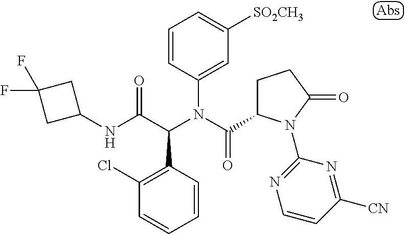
C1=CC(N(C(=O)C2CCC(=O)N2C2=NC=CC([CN])=N2)C(C(NC2CC(F)(F)C2)=O)C2=C(Cl)C=CC=C2)=CC([SO2CH3])=C1
